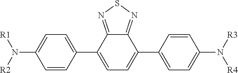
C1=CC(C2=CC=C(C3=CC=C(N([R4])[R3])C=C3)C3=NSN=C23)=CC=C1N([R2])[R1]
